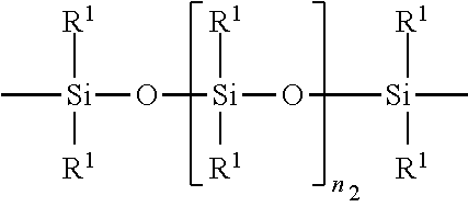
C[Si]([R1])([R1])O[Si]([R1])([R1])O[Si]([R1])([R1])C
